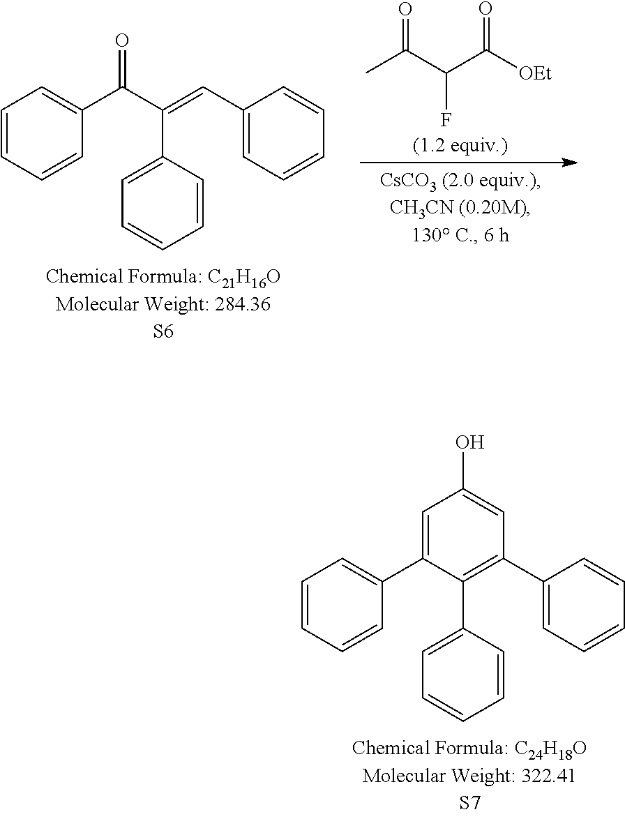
CC(C(F)C([OEt])=O)=O.C1=CC=CC(C(C(C2=CC=CC=C2)=CC2=CC=CC=C2)=O)=C1.C1=C(C2=CC=CC=C2)C(C2=CC=CC=C2)=C(C2=CC=CC=C2)C=C1O
